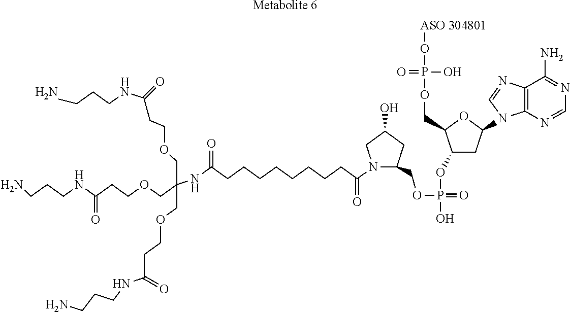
[Metabolite 6].NCCCNC(=O)CCOCC(COCCC(NCCCN)=O)(COCCC(NCCCN)=O)NC(CCCCCCCCC(N1C(COP(=O)(OC2CC(N3C4=C(N=C3)C(N)=NC=N4)OC2COP(O[ASO 304801])(O)=O)O)CC(O)C1)=O)=O
